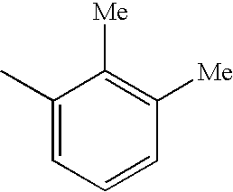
C1(C)=CC=CC([Me])=C1[Me]
